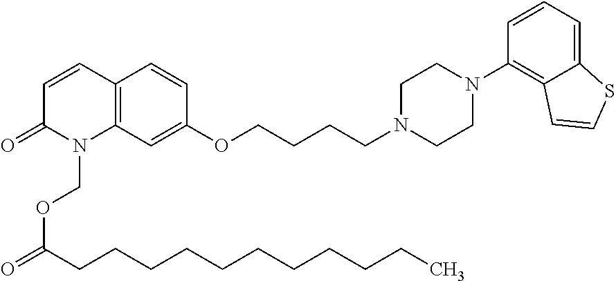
C12=C(C=CC(=O)N1COC(CCCCCCCCCCC)=O)C=CC(OCCCCN1CCN(C3=C4C(=CC=C3)SC=C4)CC1)=C2
